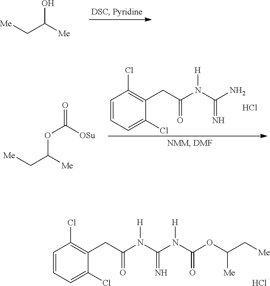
[Me]CC([Me])O.C1=CC=C(Cl)C(CC(N(C(N)=N)[H])=O)=C1Cl.Cl.[Me]CC([Me])OC(=O)[OSu].C1=CC=C(Cl)C(CC(N(C(N(C(OC(C[Me])[Me])=O)[H])=N)[H])=O)=C1Cl.Cl
